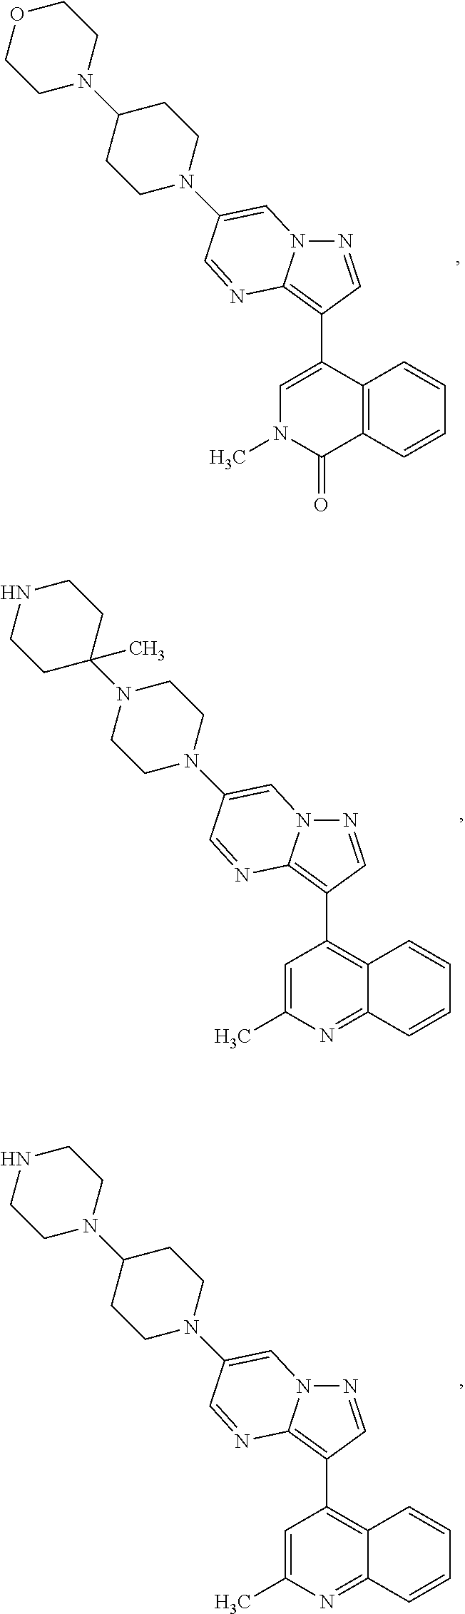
N1=CC(C2=CN(C)C(=O)C3=C2C=CC=C3)=C2N1C=C(N1CCC(N3CCOCC3)CC1)C=N2.N1=CC(C2=C3C(=NC(C)=C2)C=CC=C3)=C2N1C=C(N1CCN(C3(C)CCNCC3)CC1)C=N2.N1=CC(C2=C3C(=NC(C)=C2)C=CC=C3)=C2N1C=C(N1CCC(N3CCNCC3)CC1)C=N2
